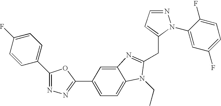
C1(C2=CC=C(F)C=C2)=NN=C(C2=CC=C3C(=C2)N=C(CC2=CC=NN2C2=CC(F)=CC=C2F)N3CC)O1
